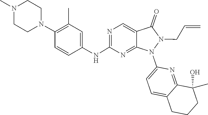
N1(C2=CC=C3CCCC(O)(C)C3=N2)N(CC=C)C(=O)C2=CN=C(NC3=CC(C)=C(N4CCN(C)CC4)C=C3)N=C12
